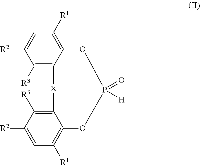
C1([R3])=C2C(=C([R1])C=C1[R2])OP(=O)([H])OC1=C([R1])C=C([R2])C([R3])=C1[X]2
